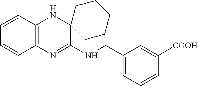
C1=CC2=C(C=C1)N=C(NCC1=CC=CC([COOH])=C1)C1(N2)CCCCC1
